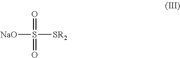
[NaO]S(=O)([SR2])=O
